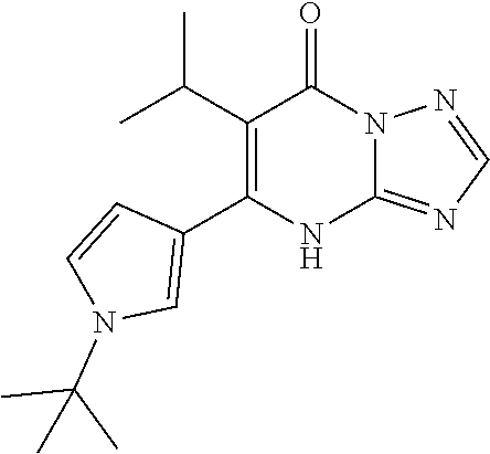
C1(C(C)C)=C(C2=CN(C(C)(C)C)C=C2)NC2=NC=NN2C1=O
